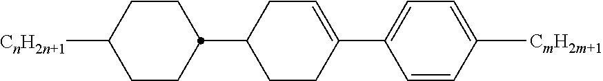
C1(C2=CCC(C3CCC([CnH2n+1])CC3)CC2)=CC=C([CmH2m+1])C=C1
